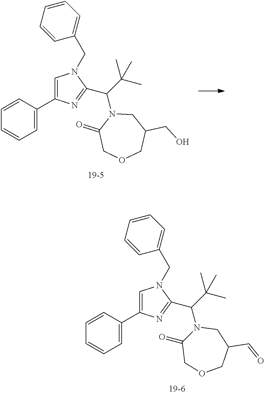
C1=C(C2=CC=CC=C2)N=C(C(C(C)(C)C)N2C(=O)COCC(C=O)C2)N1CC1=CC=CC=C1.C1=C(C2=CC=CC=C2)N=C(C(C(C)(C)C)N2C(=O)COCC(CO)C2)N1CC1=CC=CC=C1
